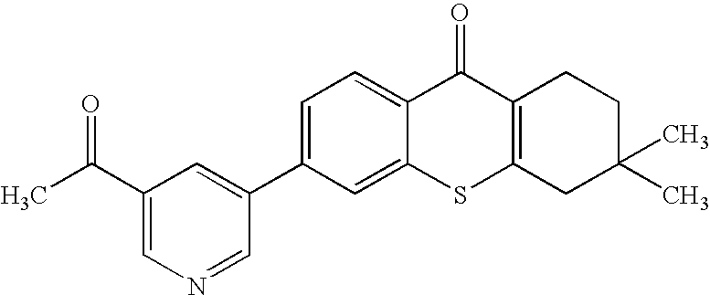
C1=C(C2=CC(C(C)=O)=CN=C2)C=C2C(=C1)C(=O)C1=C(S2)CC(C)(C)CC1
